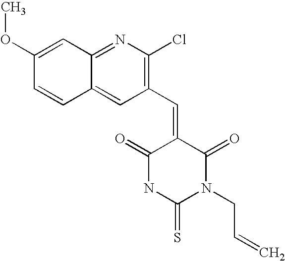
C1(C=C2C(=O)NC(=S)N(CC=C)C2=O)=C(Cl)N=C2C(=C1)C=CC(OC)=C2
